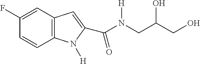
C1(F)=CC2=C(C=C1)N([H])C(C(N(CC(CO)O)[H])=O)=C2
